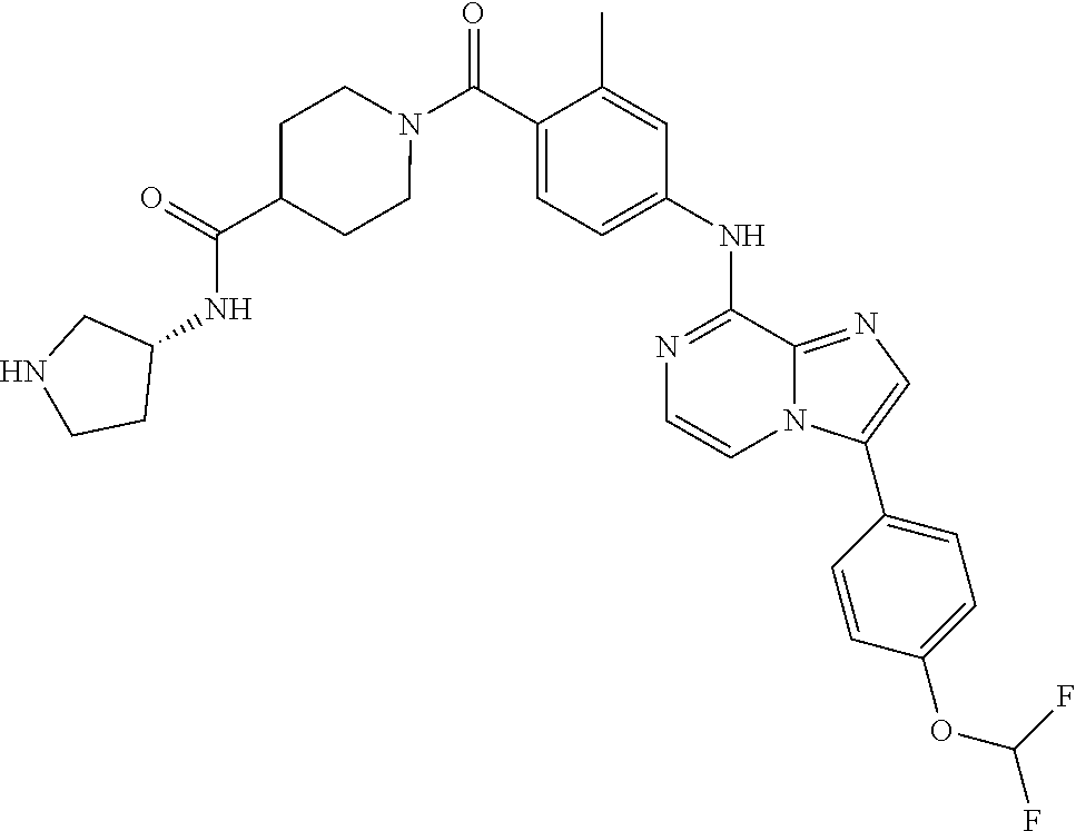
N1=C(NC2=CC=C(C(N3CCC(C(=O)NC4CNCC4)CC3)=O)C(C)=C2)C2=NC=C(C3=CC=C(OC(F)F)C=C3)N2C=C1
